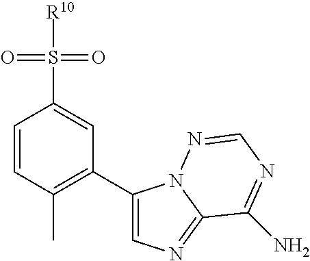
C1=CC(C)=C(C2=CN=C3N2N=CN=C3N)C=C1S(=O)(=O)[R10]
